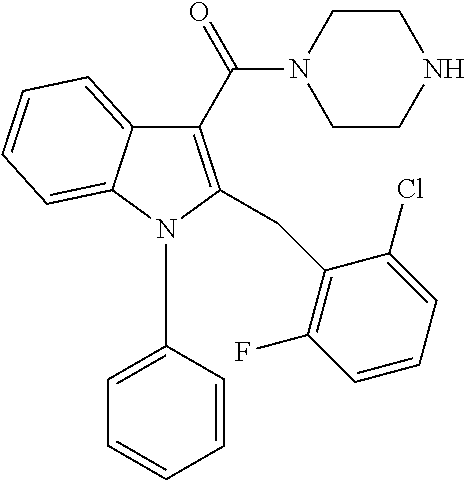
C1(C(=O)N2CCNCC2)=C(CC2=C(F)C=CC=C2Cl)N(C2=CC=CC=C2)C2=CC=CC=C12
